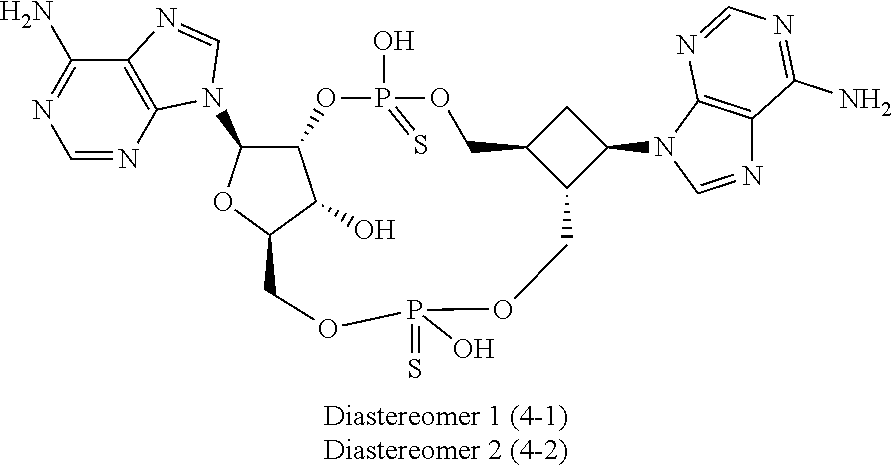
C12C(N3C4=C(C(N)=NC=N4)N=C3)OC(C1O)COP(O)(=S)OCC1C(COP(O)(=S)O2)CC1N1C=NC2=C1N=CN=C2N
